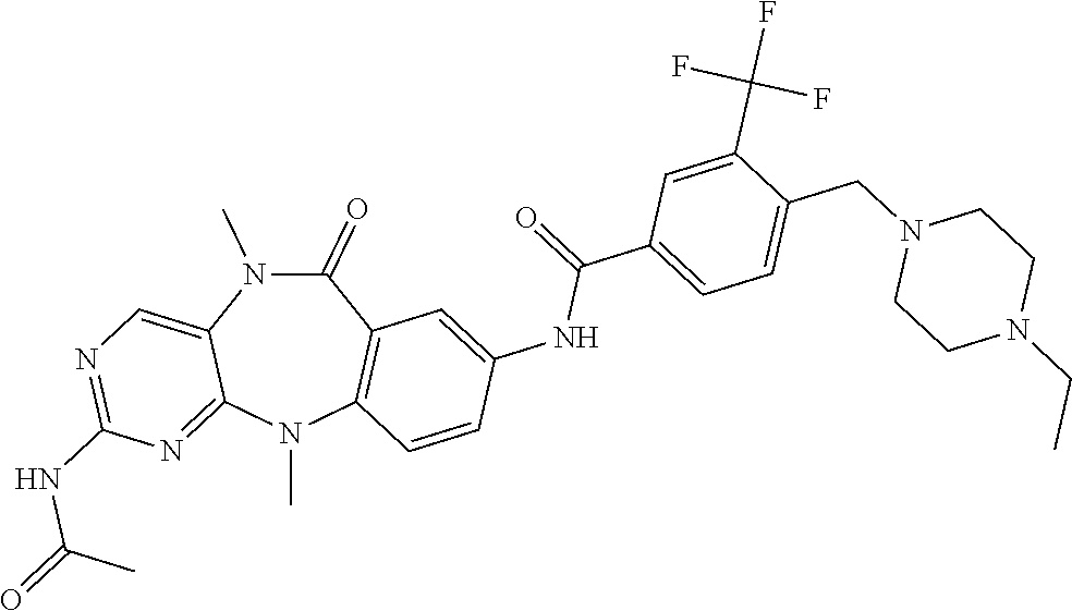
N1(C)C(=O)C2=C(N(C)C3=NC(NC(=O)C)=NC=C13)C=CC(NC(=O)C1=CC=C(CN3CCN(CC)CC3)C(C(F)(F)F)=C1)=C2
